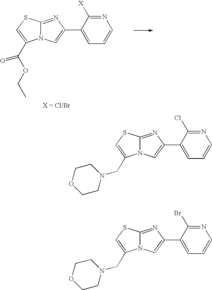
N12C(=NC(C3=CC=CN=C3[X])=C1)SC=C2C(OCC)=O.N12C(=NC(C3=CC=CN=C3Cl)=C1)SC=C2CN1CCOCC1.N12C(=NC(C3=CC=CN=C3Br)=C1)SC=C2CN1CCOCC1
